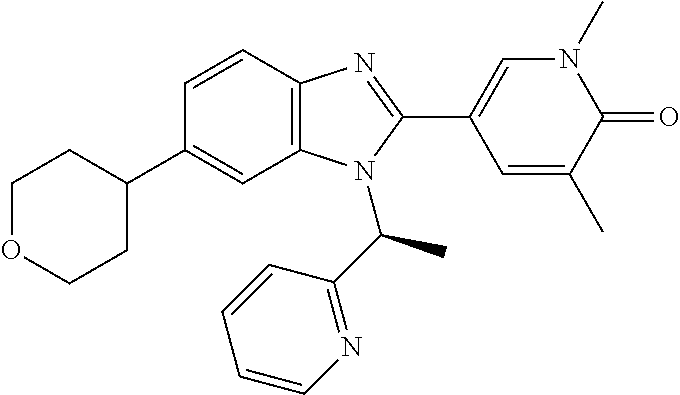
C1=CC2=C(C=C1C1CCOCC1)N(C(C1=NC=CC=C1)C)C(C1=CN(C)C(=O)C(C)=C1)=N2
